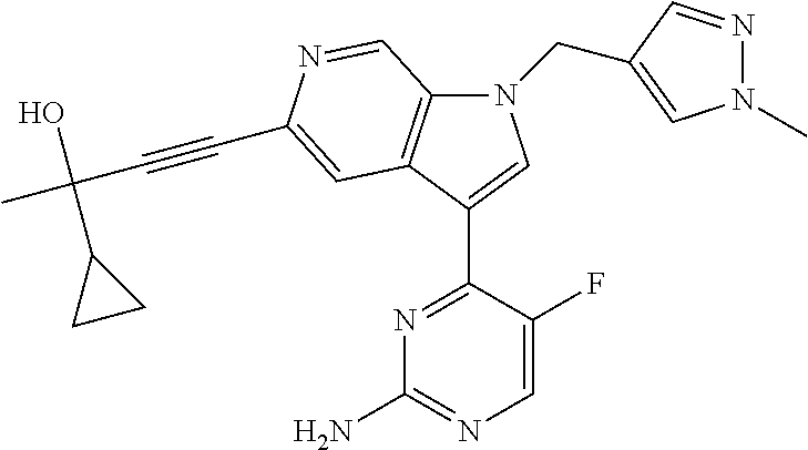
N1(CC2=CN(C)N=C2)C2=C(C(C3=NC(N)=NC=C3F)=C1)C=C(C#CC(C)(O)C1CC1)N=C2
